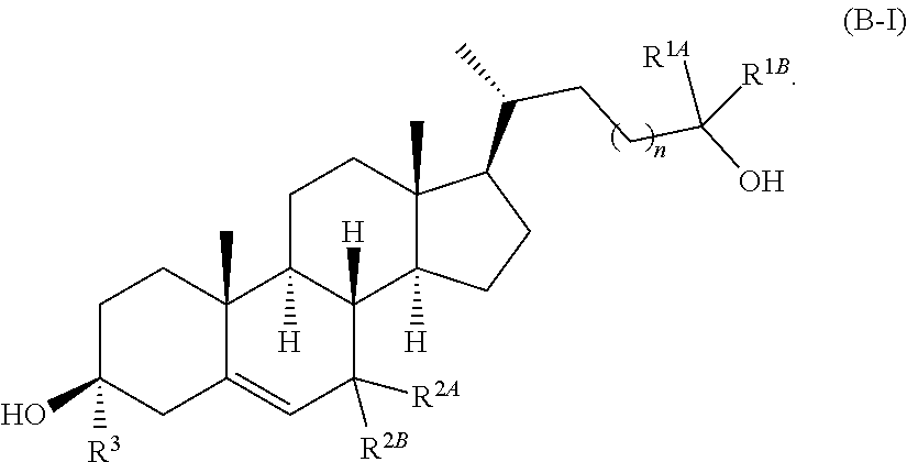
C1=C2CC(O)([R3])CCC2(C)C2([H])CCC3(C)C(C(CCC(O)([R1A])[R1B])C)CCC3([H])C2([H])C1([R2A])[R2B]
